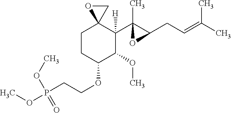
C1CC(OCCP(OC)(OC)=O)C(OC)C(C2(C)C(CC=C(C)C)O2)([H])C12CO2
